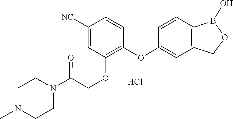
C1([NC])=CC(OCC(N2CCN(C)CC2)=O)=C(OC2=CC3=C(C=C2)B(O)OC3)C=C1.Cl
